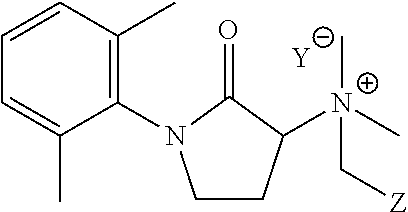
[Y].C1CC([N+](C[Z])(C)C)C(=O)N1C1=C(C)C=CC=C1C
